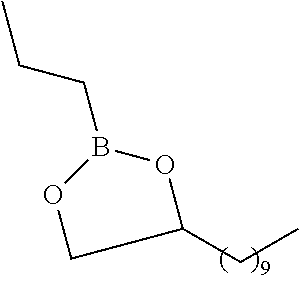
B1(CCC)OCC(CC)O1
